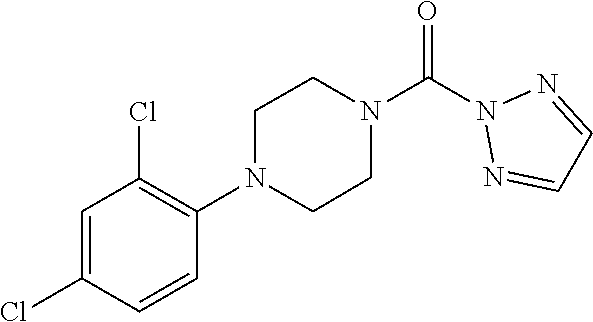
O=C(N1N=CC=N1)N1CCN(C2=C(Cl)C=C(Cl)C=C2)CC1
